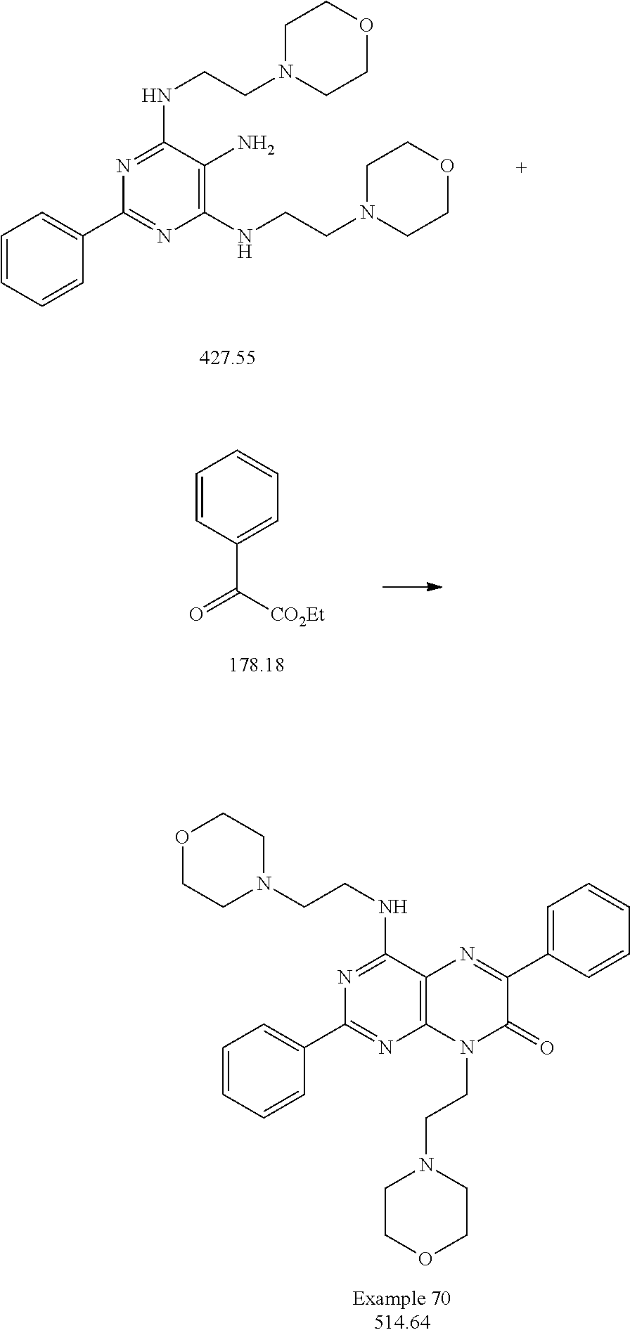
C1=CC=CC(C2=NC(NCCN3CCOCC3)=C(N)C(NCCN3CCOCC3)=N2)=C1.C1(C([CO2Et])=O)=CC=CC=C1.C1=CC=CC(C2=NC3=C(C(NCCN4CCOCC4)=N2)N=C(C2=CC=CC=C2)C(=O)N3CCN2CCOCC2)=C1
